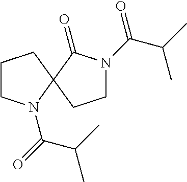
C1CN(C(=O)C(C)C)C2(C1)C(=O)N(C(C(C)C)=O)CC2
